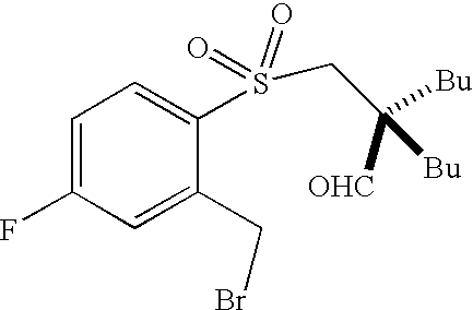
C1=C(F)C=C(CBr)C(S(CC([Bu])([OHC])[Bu])(=O)=O)=C1
